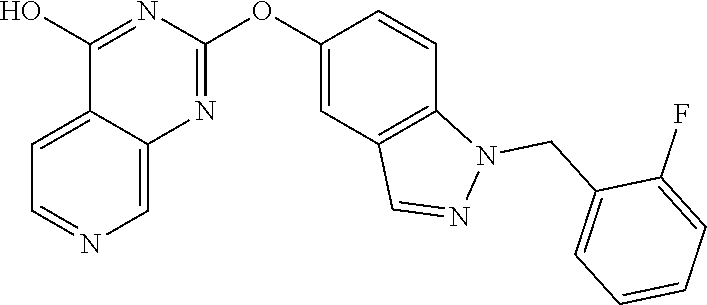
C12=CC=NC=C1N=C(OC1=CC3=C(C=C1)N(CC1=CC=CC=C1F)N=C3)N=C2O
